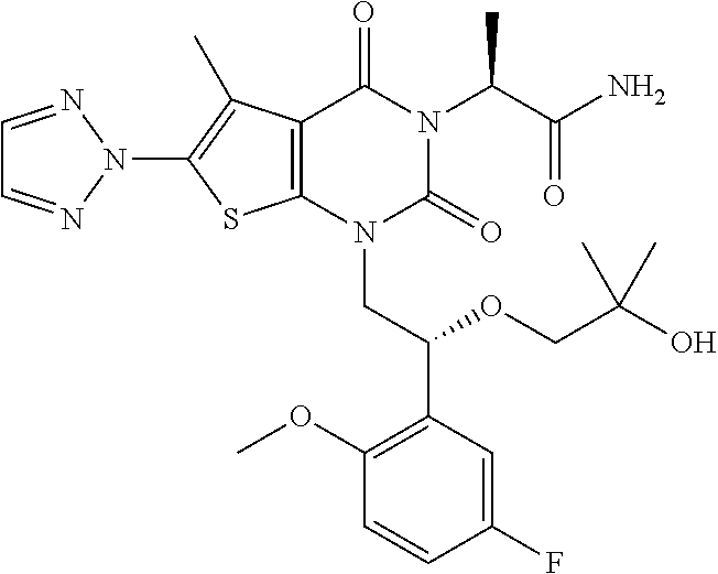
C12=C(N(CC(C3=C(OC)C=CC(F)=C3)OCC(C)(C)O)C(=O)N(C(C(N)=O)C)C1=O)SC(N1N=CC=N1)=C2C
